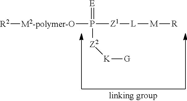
P([Z2][K][G])([Z1][L][M][R])([M2-polymer-O][R2])=[E]
